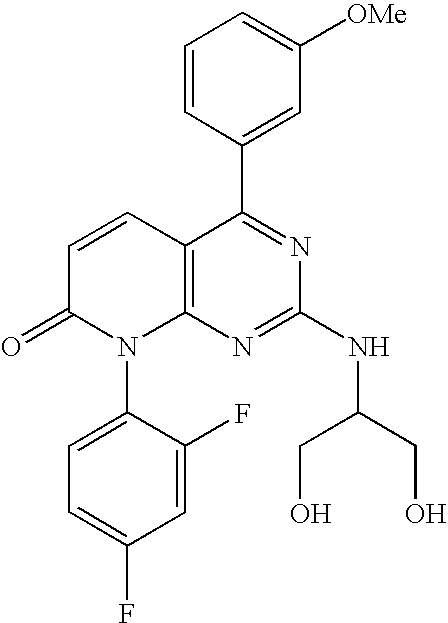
C1=CC(C2=NC(NC(CO)CO)=NC3=C2C=CC(=O)N3C2=CC=C(F)C=C2F)=CC([OMe])=C1
